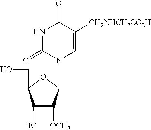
C1(O)C([OCH3])C(N2C(=O)NC(=O)C([CH2NHCH2CO2H])=C2)OC1CO
